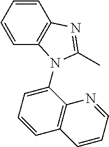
C1=CC=CC2=C1N=C(C)N2C1=CC=CC2=C1N=CC=C2
